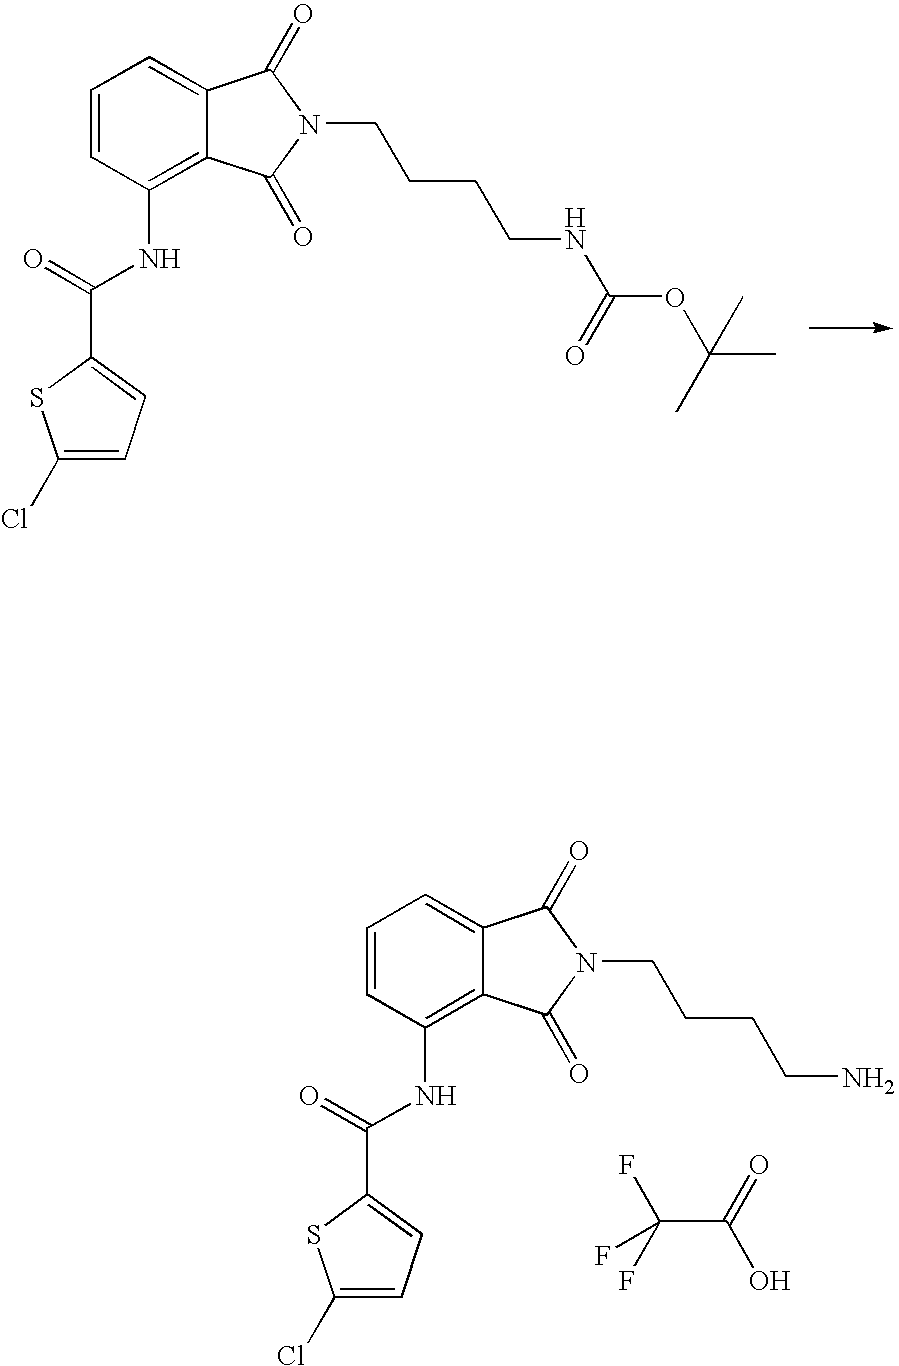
C1=CC(NC(C2=CC=C(Cl)S2)=O)=C2C(=C1)C(=O)N(CCCCNC(OC(C)(C)C)=O)C2=O.C1=CC(NC(C2=CC=C(Cl)S2)=O)=C2C(=C1)C(=O)N(CCCCN)C2=O.C(C(=O)O)(F)(F)F
